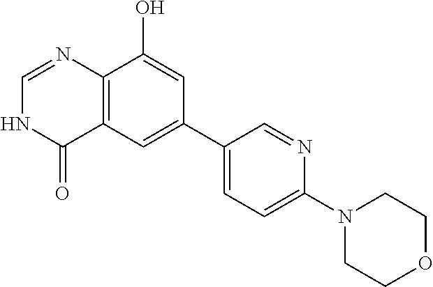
C12=C(C=C(C3=CC=C(N4CCOCC4)N=C3)C=C1O)C(=O)NC=N2
